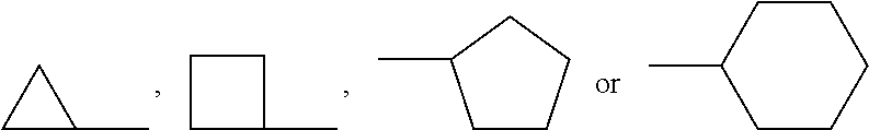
C1C(C)C1.C1C(C)CC1.C1CCCC1C.C1CCCCC1C
